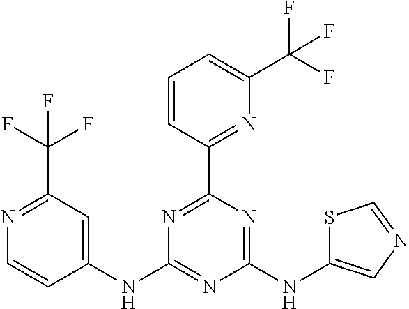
C1(NC2=CC(C(F)(F)F)=NC=C2)=NC(NC2=CN=CS2)=NC(C2=NC(C(F)(F)F)=CC=C2)=N1
